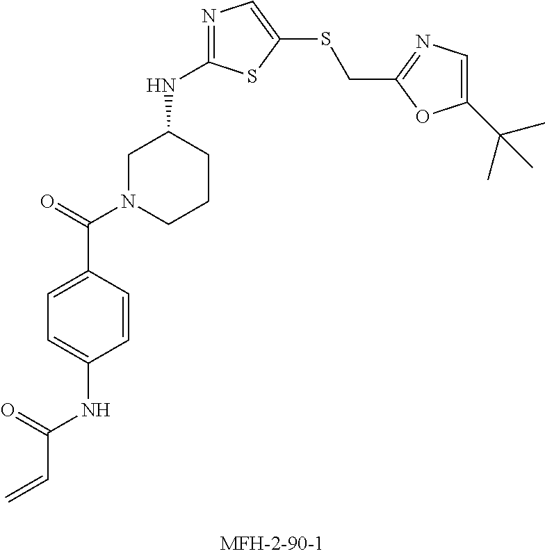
C=CC(NC1=CC=C(C(=O)N2CCCC(NC3=NC=C(SCC4=NC=C(C(C)(C)C)O4)S3)C2)C=C1)=O
